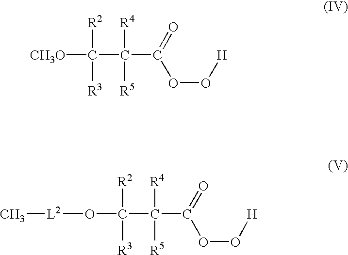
C(C(C(OO[H])=O)([R4])[R5])([R2])([R3])O[L2]C.C(C(C(OO[H])=O)([R4])[R5])([R2])([R3])[CH3O]
